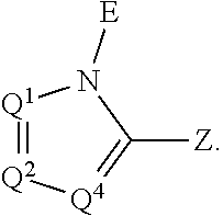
[Q1]1=[Q2][Q4]=C([Z])N1[E]
